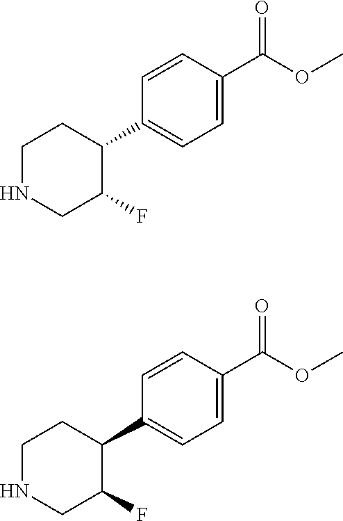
C1(C2CCNCC2F)=CC=C(C(OC)=O)C=C1.C1(C2CCNCC2F)=CC=C(C(OC)=O)C=C1
